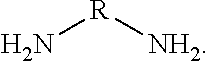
N[R][NH2]
